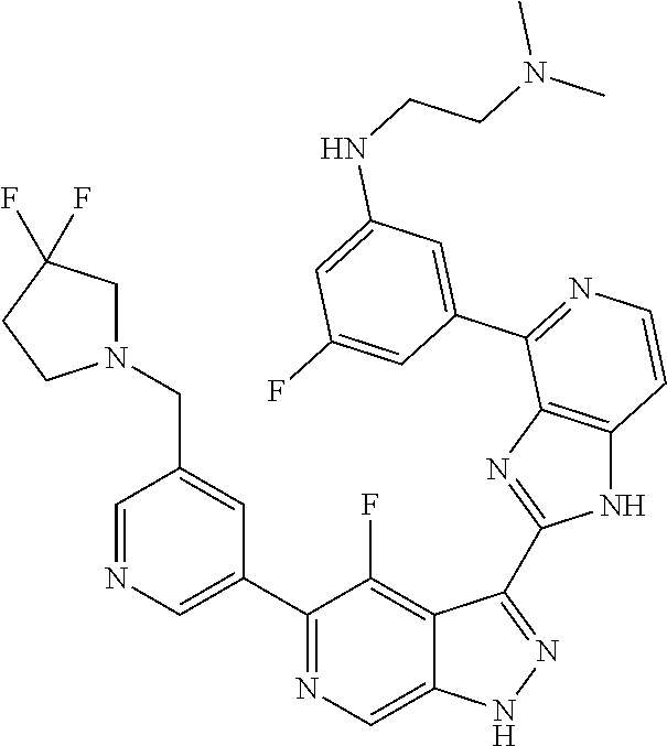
C1=NC=C(C2=NC=C3C(=C2F)C(C2=NC4=C(N2)C=CN=C4C2=CC(NCCN(C)C)=CC(F)=C2)=NN3)C=C1CN1CC(F)(F)CC1
